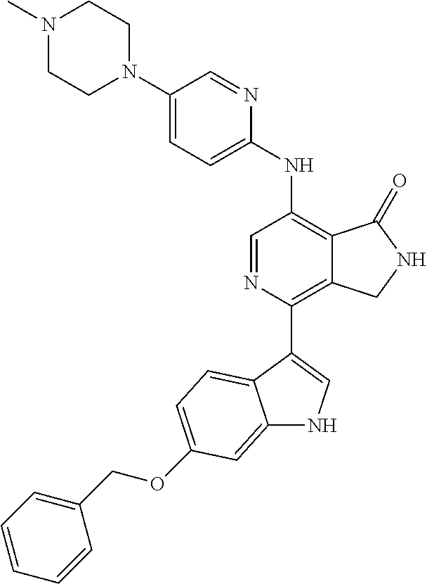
C1(N2CCN(C)CC2)=CC=C(NC2=C3C(=C(C4=CNC5=CC(OCC6=CC=CC=C6)=CC=C54)N=C2)CNC3=O)N=C1
